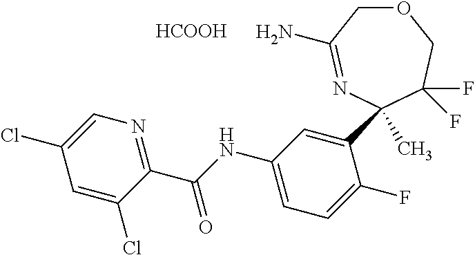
O1CC(N)=NC(C2=CC(NC(C3=NC=C(Cl)C=C3Cl)=O)=CC=C2F)(C)C(F)(F)C1.[HCOOH]
